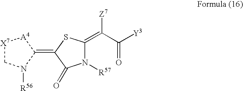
[X7]1CN([R56])C(=C2C(=O)N([R57])C(=C([Z7])C([Y3])=O)S2)[A4]1
